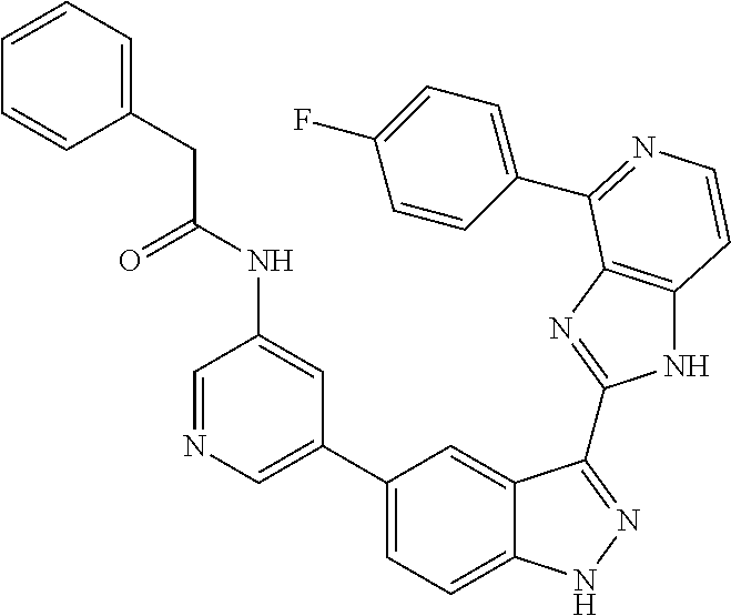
C1(C2=CN=CC(NC(=O)CC3=CC=CC=C3)=C2)=CC=C2C(=C1)C(C1=NC3=C(N1)C=CN=C3C1=CC=C(F)C=C1)=NN2
